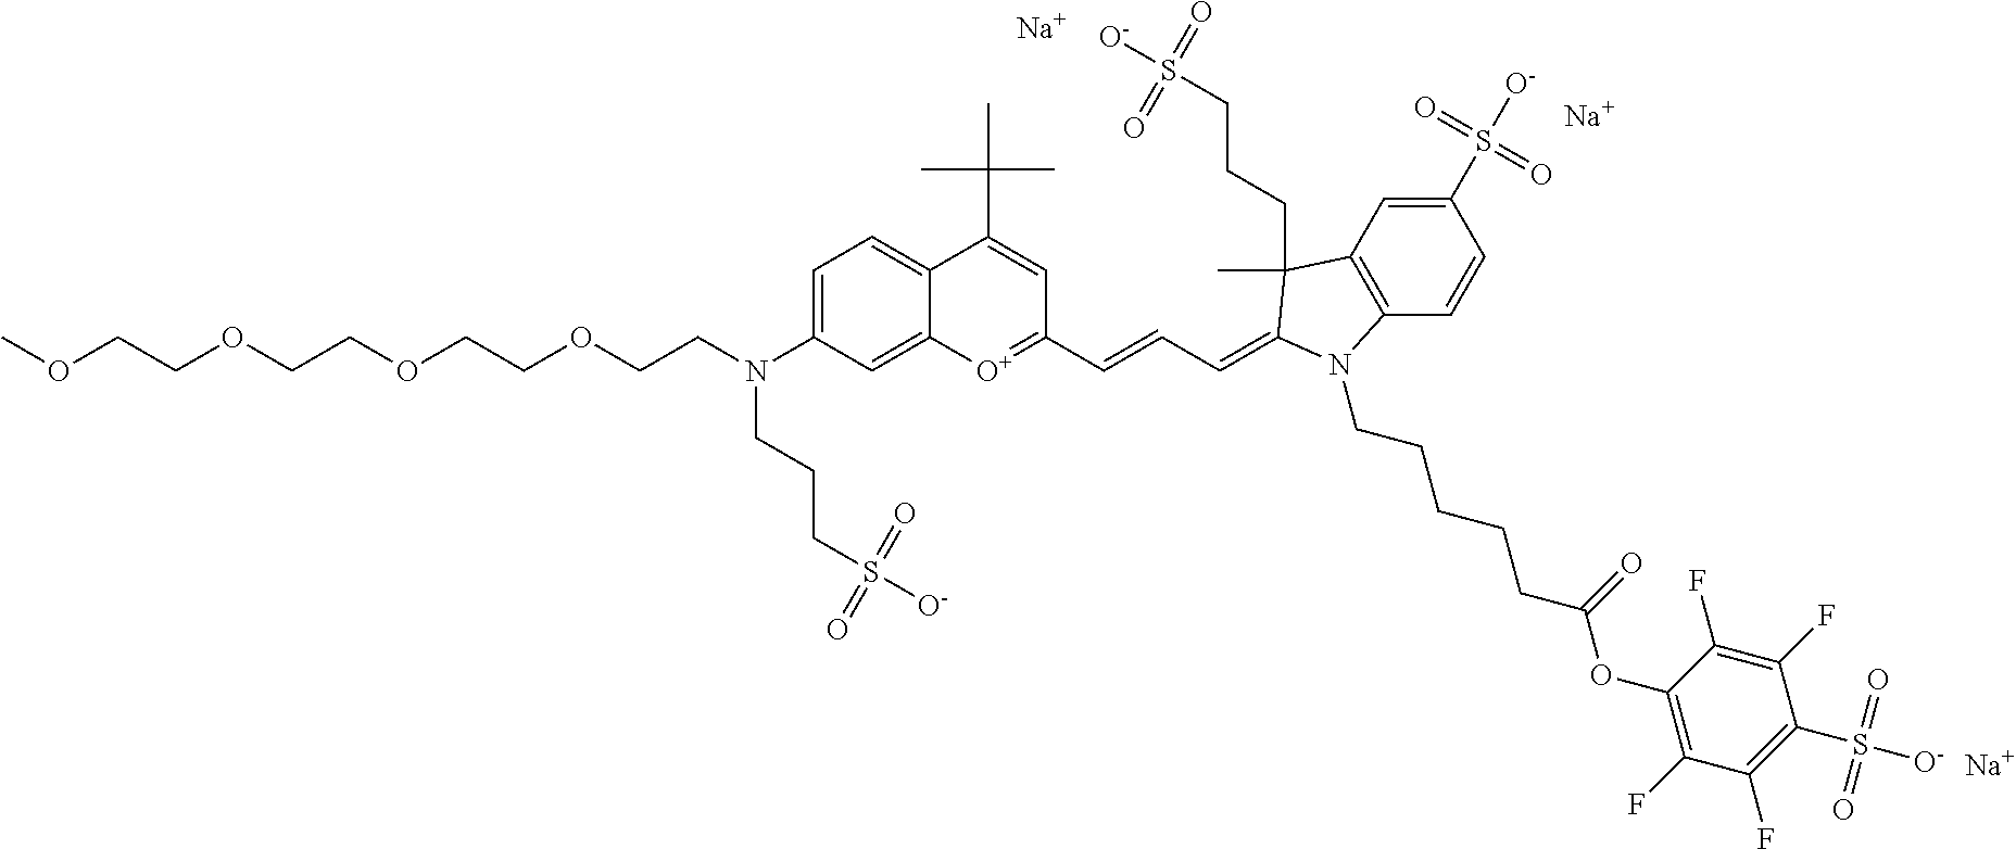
C1=C(N(CCOCCOCCOCCOC)CCCS([O-])(=O)=O)C=C2C(=C1)C(C(C)(C)C)=CC(C=CC=C1C(C)(CCCS([O-])(=O)=O)C3=C(C=CC(S([O-])(=O)=O)=C3)N1CCCCCC(OC1=C(F)C(F)=C(S(=O)(=O)[O-])C(F)=C1F)=O)=[O+]2.[Na].[Na].[Na]
